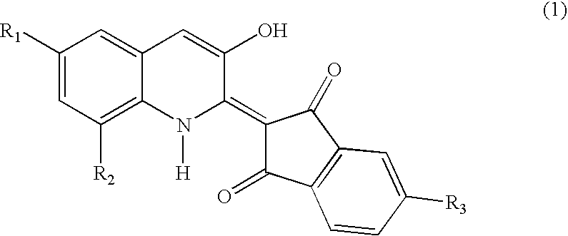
C1([R1])=CC([R2])=C2C(=C1)C=C(O)C(=C1C(=O)C3=C(C1=O)C=C([R3])C=C3)N2[H]
